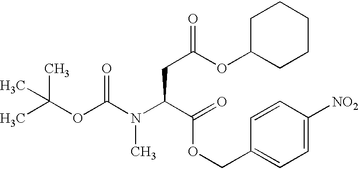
CC(OC(N(C(C(=O)OCC1=CC=C([NO2])C=C1)CC(=O)OC1CCCCC1)C)=O)(C)C
